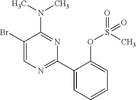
N(C1=NC(C2=CC=CC=C2OS(C)(=O)=O)=NC=C1Br)(C)C
